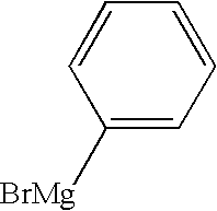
C1=CC([BrMg])=CC=C1
